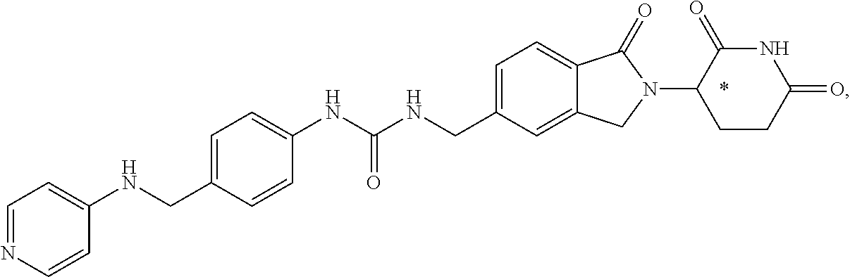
N(C1=CC=NC=C1)CC1=CC=C(NC(NCC2=CC=C3C(=C2)CN(C2CCC(=O)NC2=O)C3=O)=O)C=C1
